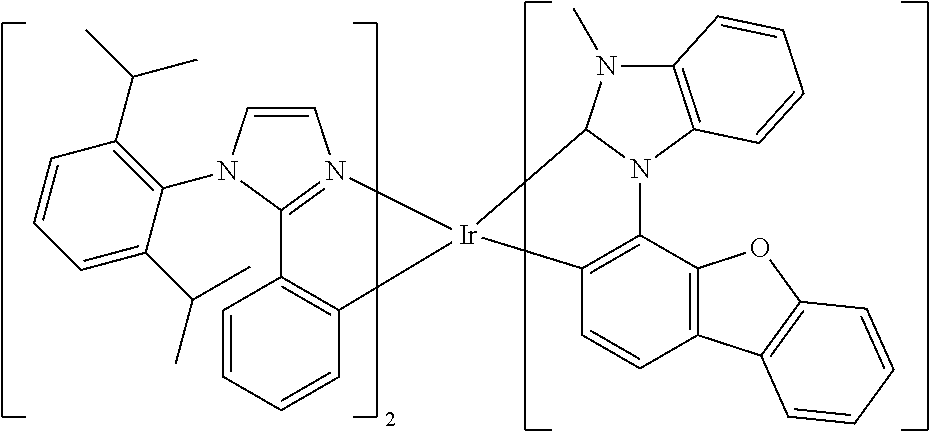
C1=C(C(C)C)C(N2C=CN3=C2C2=C(C=CC=C2)[Ir]32C3=C(C4=C(C=C3)C3=C(O4)C=CC=C3)N3C4=C(N(C)C23)C=CC=C4)=C(C(C)C)C=C1
